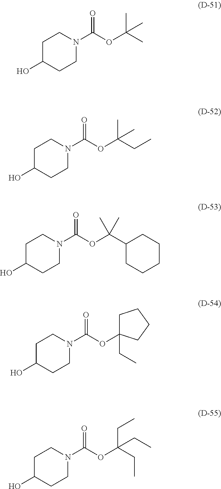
C1C(O)CCN(C(OC(C)(C)C)=O)C1.C1C(O)CCN(C(OC(CC)(C)C)=O)C1.C1C(O)CCN(C(OC(C2CCCCC2)(C)C)=O)C1.C1C(O)CCN(C(OC2(CC)CCCC2)=O)C1.C1C(O)CCN(C(OC(CC)(CC)CC)=O)C1
